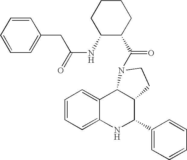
C1=CC=C2C(=C1)C1C(C(C3=CC=CC=C3)N2)CCN1C(=O)C1C(NC(=O)CC2=CC=CC=C2)CCCC1
